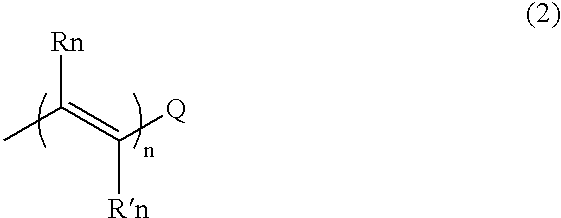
CC(=C([Q])[Rn])[Rn]
